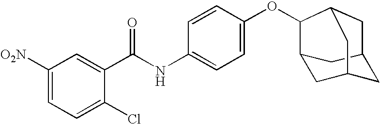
C1([O2N])=CC=C(Cl)C(C(NC2=CC=C(OC3C4CC5CC(CC3C5)C4)C=C2)=O)=C1
